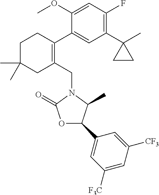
C1(OC)=CC(F)=C(C2(C)CC2)C=C1C1=C(CN2C(=O)OC(C3=CC([F3C])=CC([CF3])=C3)C2C)CC(C)(C)CC1
